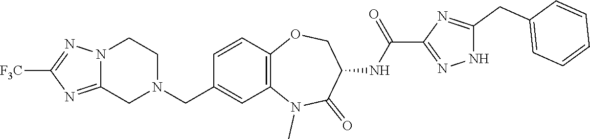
N1(C)C2=C(C=CC(CN3CC4=NC([F3C])=NN4CC3)=C2)OCC(NC(C2=NNC(CC3=CC=CC=C3)=N2)=O)C1=O
